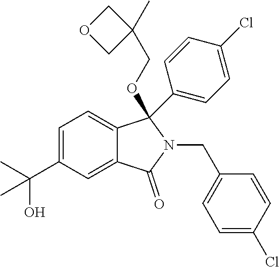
C1=C(C(O)(C)C)C=C2C(=C1)C(OCC1(C)COC1)(C1=CC=C(Cl)C=C1)N(CC1=CC=C(Cl)C=C1)C2=O
